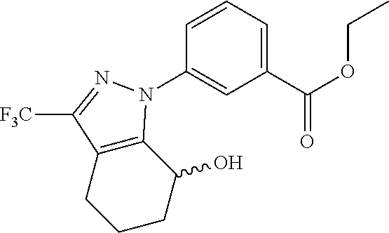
C1(C(OCC)=O)=CC=CC(N2C3=C(C([F3C])=N2)CCCC3O)=C1
